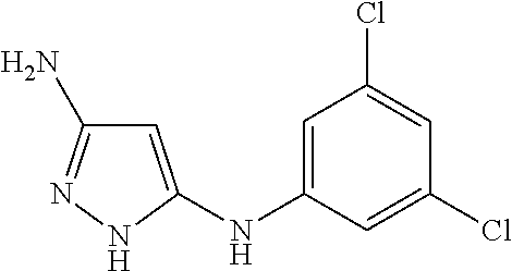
C1=C(NC2=CC(Cl)=CC(Cl)=C2)NN=C1N
